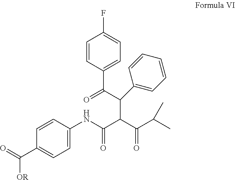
C1=C(NC(C(C(C(C)C)=O)C(C(=O)C2=CC=C(F)C=C2)C2=CC=CC=C2)=O)C=CC(C(=O)[OR])=C1
